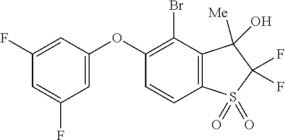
C1(F)=CC(OC2=C(Br)C3=C(C=C2)S(=O)(=O)C(F)(F)C3(O)[Me])=CC(F)=C1
